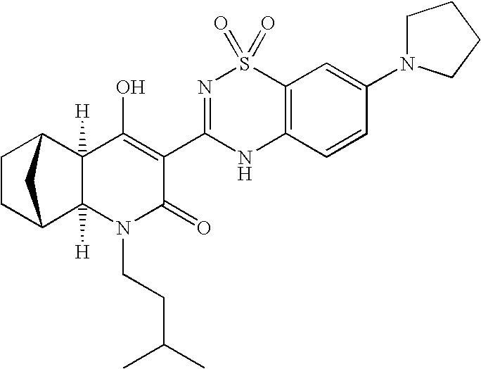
N1(CCC(C)C)C(=O)C(C2=NS(=O)(=O)C3=C(N2)C=CC(N2CCCC2)=C3)=C(O)C2([H])C3CCC(C12[H])C3
